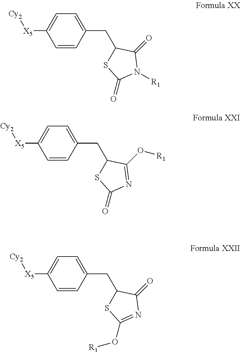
C1=CC(CC2SC(=O)N([R1])C2=O)=CC=C1[X5][Cy2].C1=CC(CC2SC(=O)N=C2O[R1])=CC=C1[X5][Cy2].C1=CC(CC2SC(O[R1])=NC2=O)=CC=C1[X5][Cy2]
